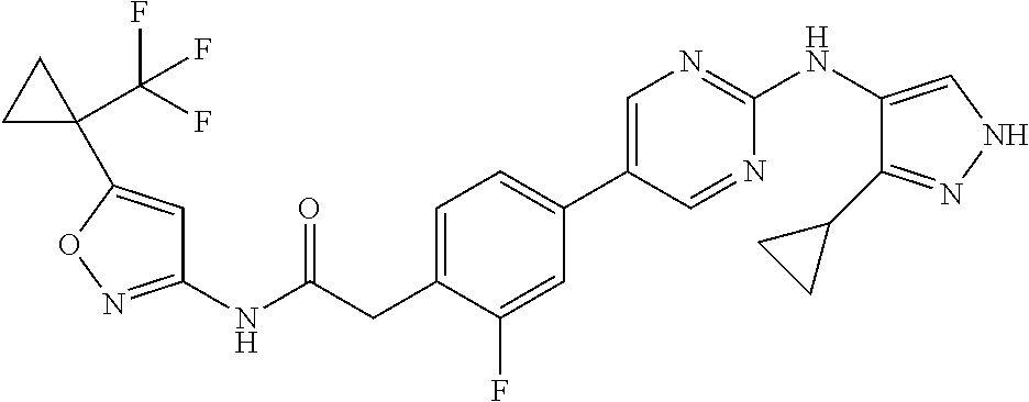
C1(NC(=O)CC2=CC=C(C3=CN=C(NC4=CNN=C4C4CC4)N=C3)C=C2F)=NOC(C2(C(F)(F)F)CC2)=C1
